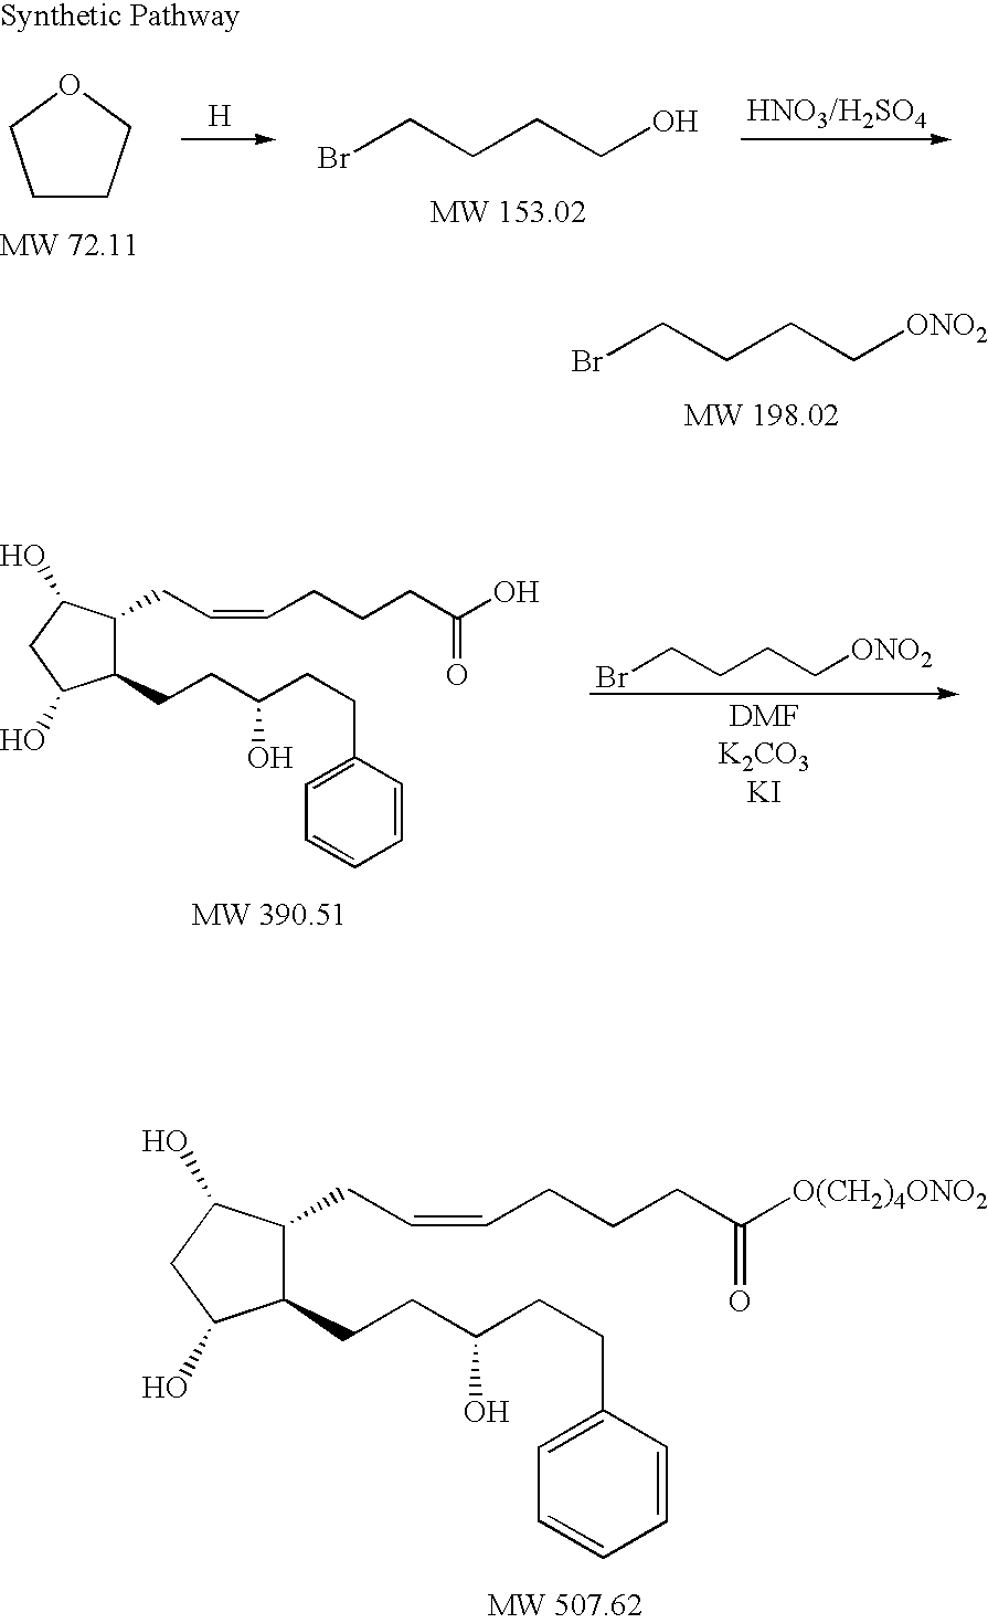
BrCCCC[ONO2].C1(CCC(CCC2=CC=CC=C2)O)C(CC=CCCCC([O(CH2)4ONO2])=O)C(O)CC1O.BrCCCC[ONO2].C1(CCC(CCC2=CC=CC=C2)O)C(CC=CCCCC(O)=O)C(O)CC1O.[H].C1CCOC1.BrCCCCO
